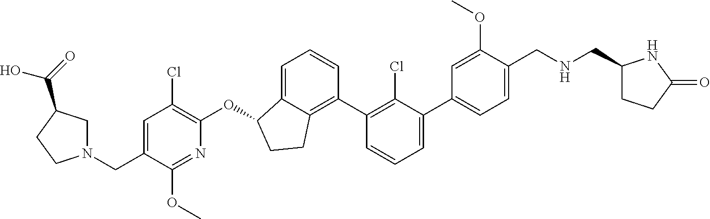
O(C1C2=CC=CC(C3=C(Cl)C(C4=CC=C(CNCC5CCC(=O)N5)C(OC)=C4)=CC=C3)=C2CC1)C1=C(Cl)C=C(CN2CC(C(=O)O)CC2)C(OC)=N1
